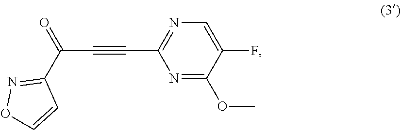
C(#CC1=NC=C(F)C(OC)=N1)C(=O)C1=NOC=C1
